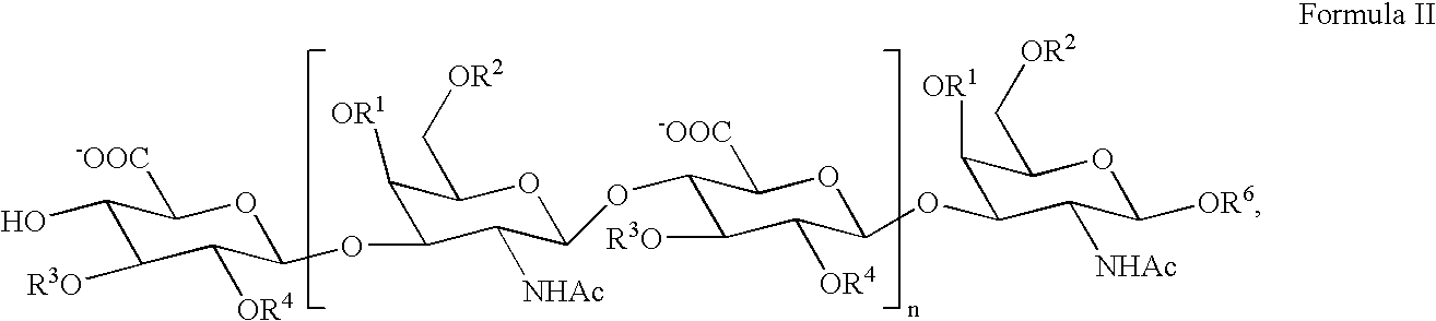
C1(O)C([R3O])C([OR4])C(OC2C([OR1])C(C[OR2])OC(OC3C([R3O])C([OR4])C(OC4C([OR1])C(C[OR2])OC([OR6])C4[NHAc])OC3[-OOC])C2[NHAc])OC1[-OOC]
